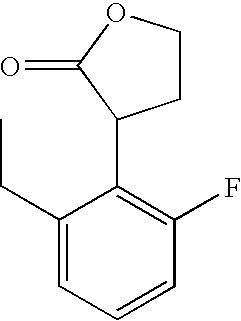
C1(C2CCOC2=O)=C(F)C=CC=C1CC
